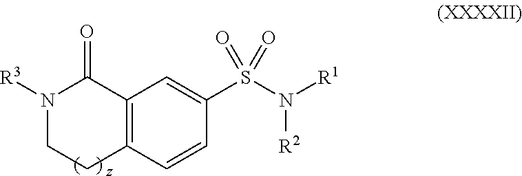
[R3]N1C(=O)C2=C(C=CC(S(N([R1])[R2])(=O)=O)=C2)CC1.[z]
